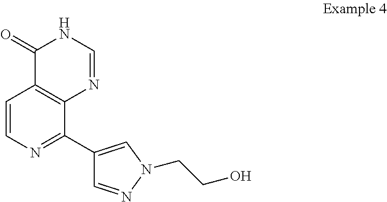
C1=CN=C(C2=CN(CCO)N=C2)C2=C1C(=O)NC=N2
